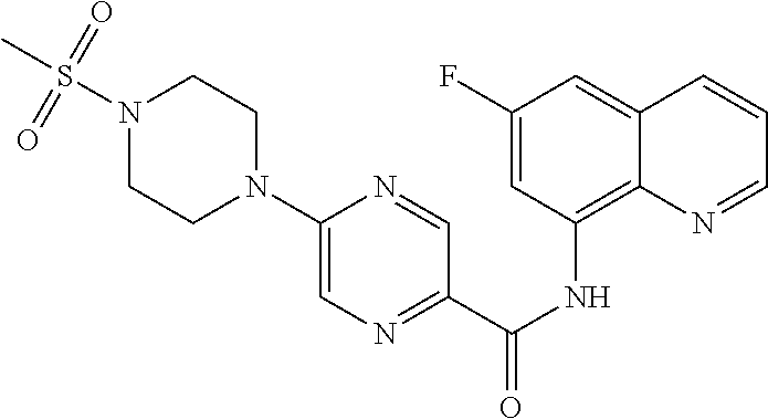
C1(F)=CC(NC(C2=NC=C(N3CCN(S(C)(=O)=O)CC3)N=C2)=O)=C2C(=C1)C=CC=N2
